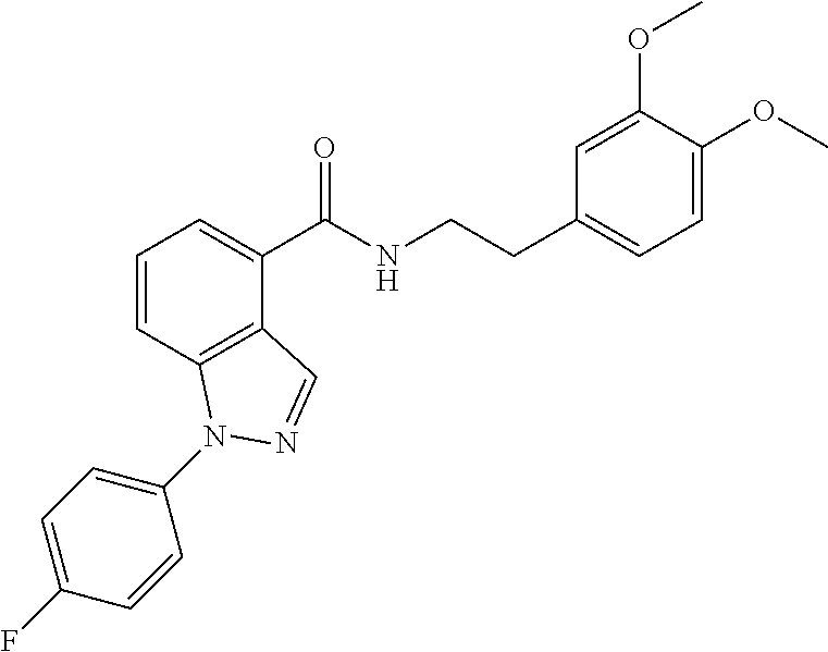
C1=CC2=C(C(C(NCCC3=CC=C(OC)C(OC)=C3)=O)=C1)C=NN2C1=CC=C(F)C=C1
